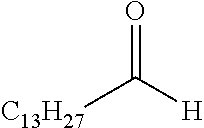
O=C([H])[C13H27]
